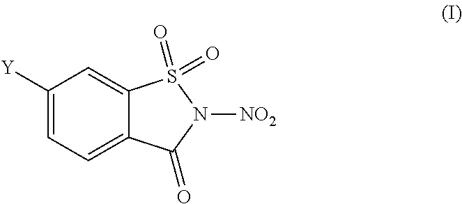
C1([Y])=CC=C2C(=C1)S(=O)(=O)N([NO2])C2=O
